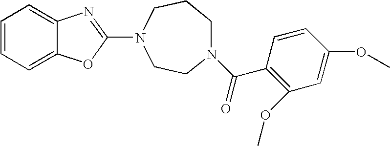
C1=CC=C2C(=C1)N=C(N1CCCN(C(C3=C(OC)C=C(OC)C=C3)=O)CC1)O2
